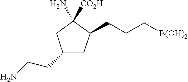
C1(CCN)CC(CCC[B(OH)2])C(N)([CO2H])C1
